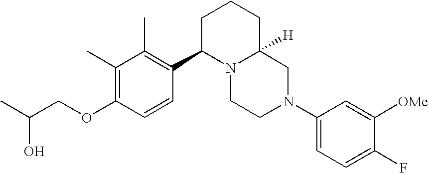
C1(C)=C(OCC(C)O)C=CC(C2N3C([H])(CCC2)CN(C2=CC=C(F)C([OMe])=C2)CC3)=C1C
